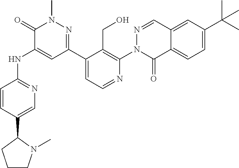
C1(C2N(C)CCC2)=CN=C(NC2=CC(C3=CC=NC(N4C(=O)C5=CC=C(C(C)(C)C)C=C5C=N4)=C3CO)=NN(C)C2=O)C=C1
